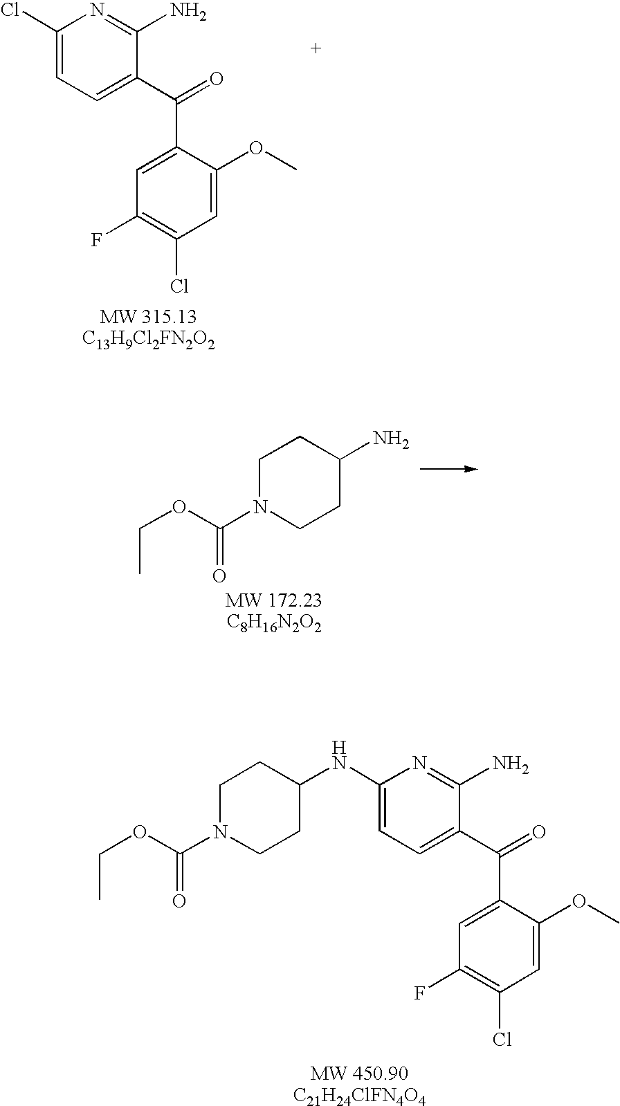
C1(Cl)=CC=C(C(=O)C2=CC(F)=C(Cl)C=C2OC)C(N)=N1.C1N(C(OCC)=O)CCC(N)C1.C1(NC2CCN(C(OCC)=O)CC2)=CC=C(C(=O)C2=CC(F)=C(Cl)C=C2OC)C(N)=N1
